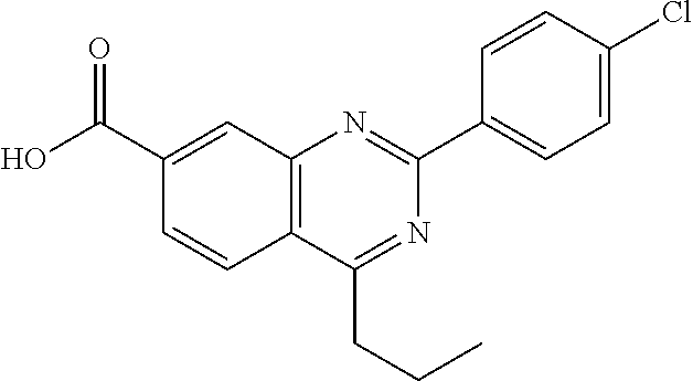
C1(C(O)=O)=CC2=C(C=C1)C(CCC)=NC(C1=CC=C(Cl)C=C1)=N2
